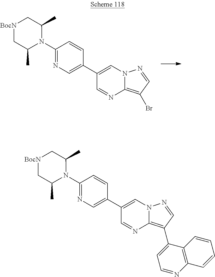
N1=C(N2C(C)C[BocN]CC2C)C=CC(C2=CN3C(=C(Br)C=N3)N=C2)=C1.N1=C(N2C(C)C[BocN]CC2C)C=CC(C2=CN3C(=C(C4=CC=NC5=C4C=CC=C5)C=N3)N=C2)=C1
